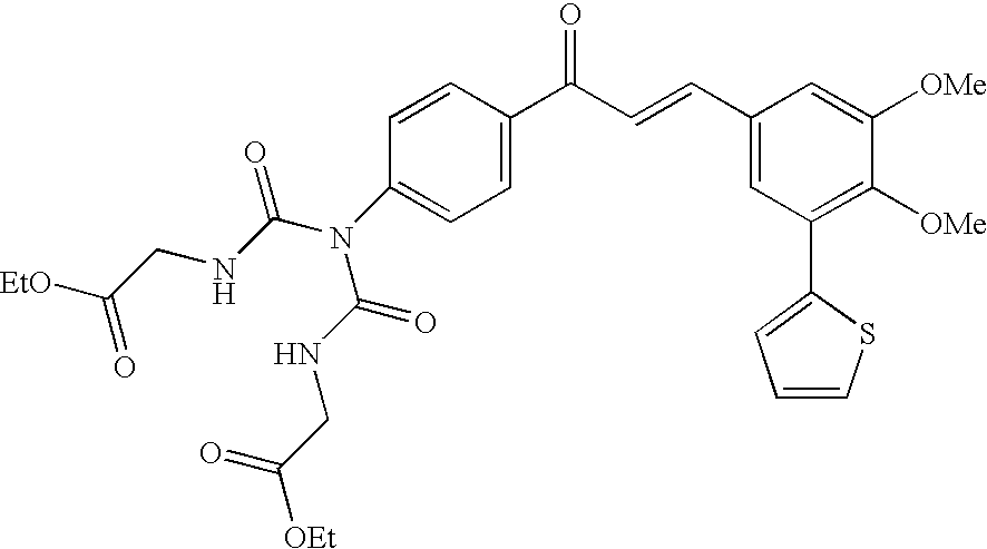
C1=CC(C(=O)C=CC2=CC(C3=CC=CS3)=C([OMe])C([OMe])=C2)=CC=C1N(C(=O)NCC([EtO])=O)C(NCC([OEt])=O)=O
